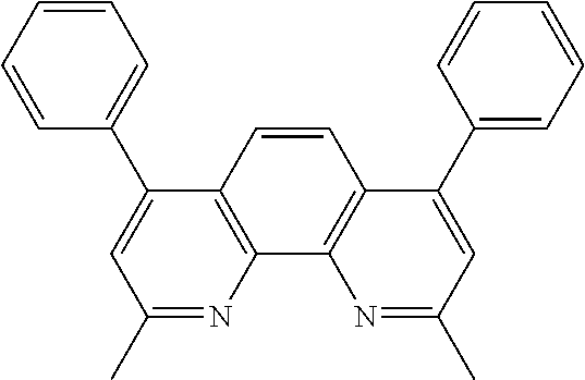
C12=C(C3=C(C=C1)C(C1=CC=CC=C1)=CC(C)=N3)N=C(C)C=C2C1=CC=CC=C1
